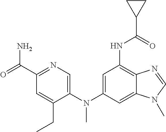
C1=C(N(C2=CC(NC(C3CC3)=O)=C3C(=C2)N(C)C=N3)C)C(CC)=CC(C(N)=O)=N1
